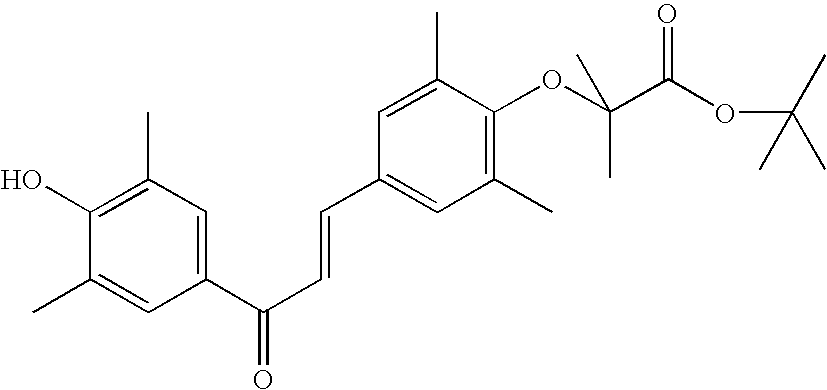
C1(C(C=CC2=CC(C)=C(OC(C(OC(C)(C)C)=O)(C)C)C(C)=C2)=O)=CC(C)=C(O)C(C)=C1
